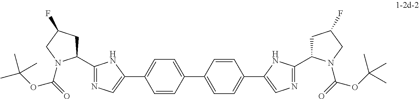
C1=CC(C2=CC=C(C3=CN=C(C4CC(F)CN4C(=O)OC(C)(C)C)N3)C=C2)=CC=C1C1=CN=C(C2CC(F)CN2C(=O)OC(C)(C)C)N1
